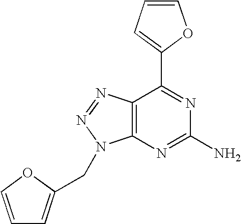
C1=CC=C(C2=NC(N)=NC3=C2N=NN3CC2=CC=CO2)O1
